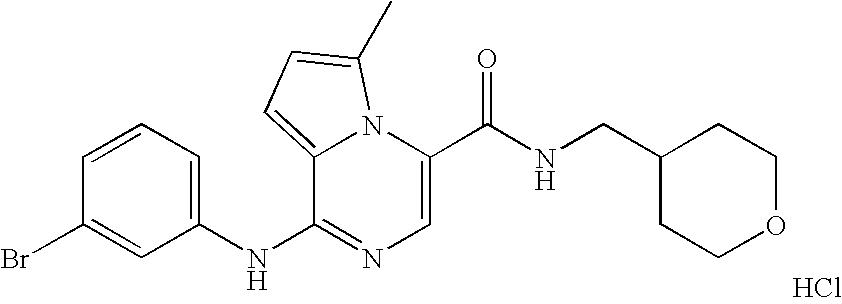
C1=C(C(NCC2CCOCC2)=O)N2C(=CC=C2C)C(NC2=CC=CC(Br)=C2)=N1.Cl
